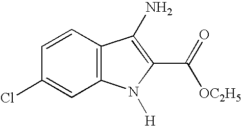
C1(Cl)=CC2=C(C=C1)C(N)=C(C([OC2H5])=O)N2[H]
